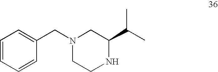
C1=CC=CC(CN2CCNC(C(C)C)C2)=C1
